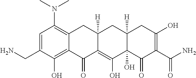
C1=C(CN)C(O)=C2C(=C1N(C)C)CC1([H])C(=C(O)C3(O)C([H])(C1)CC(O)=C(C(N)=O)C3=O)C2=O
